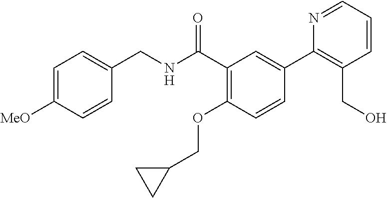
C1=CC([MeO])=CC=C1CNC(C1=C(OCC2CC2)C=CC(C2=C(CO)C=CC=N2)=C1)=O
